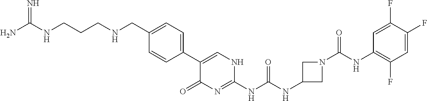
C1(C2=CNC(NC(NC3CN(C(NC4=C(F)C=C(F)C(F)=C4)=O)C3)=O)=NC2=O)=CC=C(CNCCCNC(N)=N)C=C1
